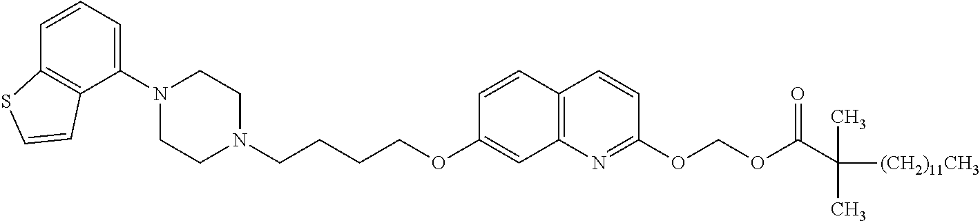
C1=CC2=C(C(N3CCN(CCCCOC4=CC5=C(C=C4)C=CC(OCOC(C([(CH2)11CH3])(C)C)=O)=N5)CC3)=C1)C=CS2
